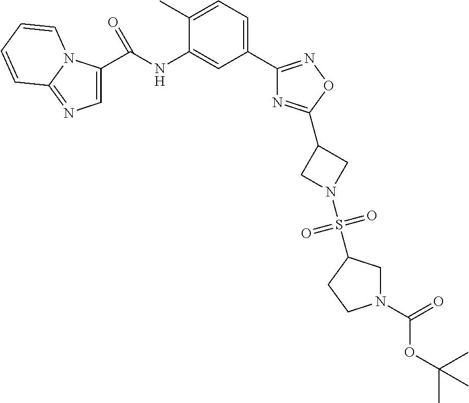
C1(C2=CC=C(C)C(NC(=O)C3=CN=C4N3C=CC=C4)=C2)=NOC(C2CN(S(=O)(=O)C3CN(C(=O)OC(C)(C)C)CC3)C2)=N1
